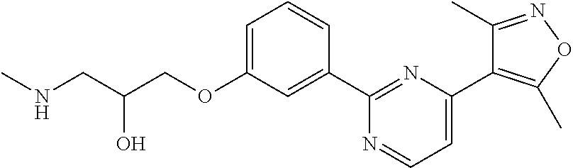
C1=C(OCC(CNC)O)C=C(C2=NC(C3=C(C)ON=C3C)=CC=N2)C=C1
